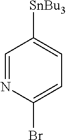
C1=NC(Br)=CC=C1[SnBu3]
